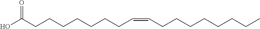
C(CCCC(O)=O)CCCC=CCCCCCCCC
